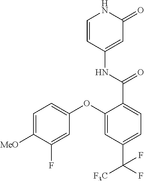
C1=CC(NC(=O)C2=CC=C(C(F)([F3C])F)C=C2OC2=CC=C([MeO])C(F)=C2)=CC(=O)N1
